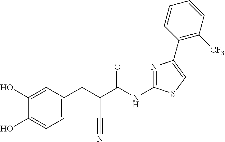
C1(O)=CC(CC(C(NC2=NC(C3=C([CF3])C=CC=C3)=CS2)=O)C#N)=CC=C1O
